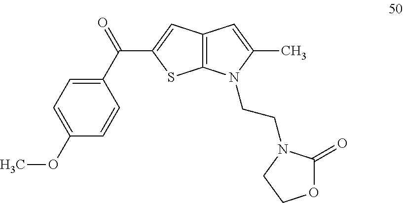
C1(C(=O)C2=CC3=C(S2)N(CCN2C(=O)OCC2)C(C)=C3)=CC=C(OC)C=C1
